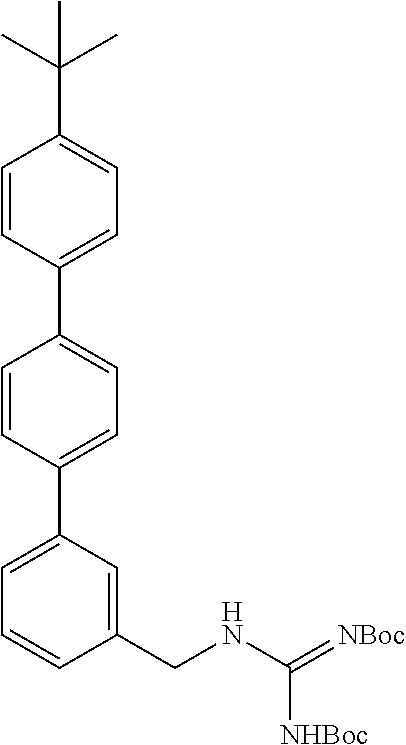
C1(C2=CC=C(C(C)(C)C)C=C2)=CC=C(C2=CC=CC(CNC(=[NBoc])[NHBoc])=C2)C=C1
